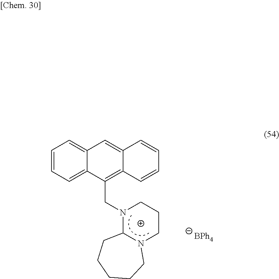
[BPh4].C1=CC=C2C(=C1)C=C1C(=C2CN2C3N(CCC2)CCCCC3)C=CC=C1
